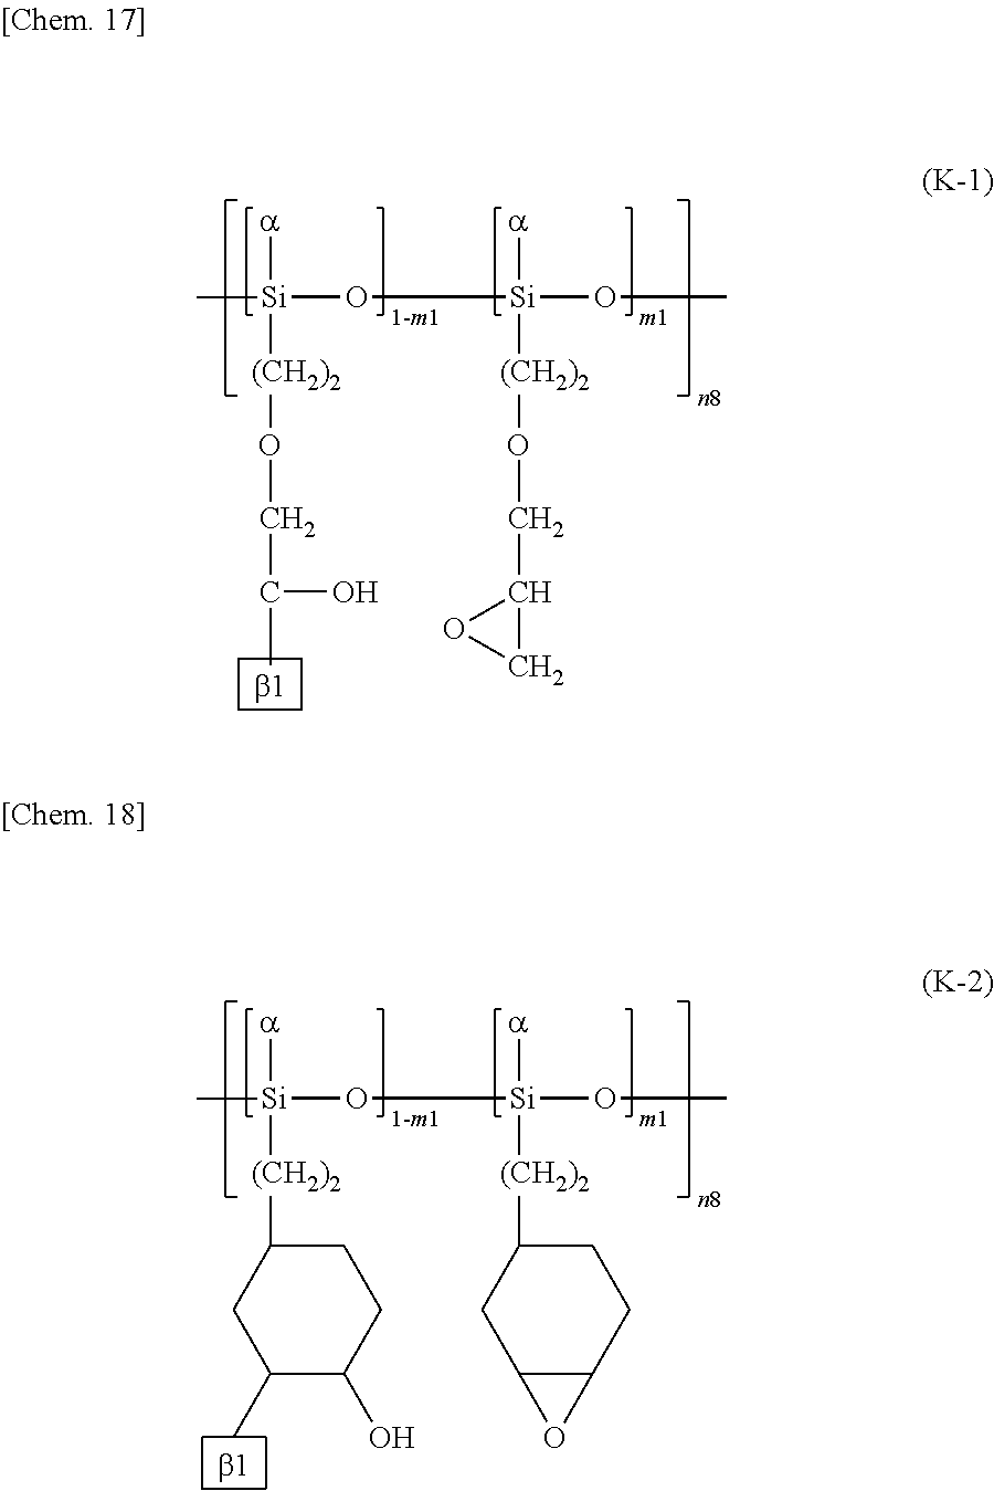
[Si](O[Si](OC)([a])[(CH2)2]OCC1OC1)(C)([a])[(CH2)2]OCC(C)O.[Si](O[Si](OC)([a])[(CH2)2]C1CC2C(CC1)O2)(C)([a])[(CH2)2]C1CC(C)C(O)CC1
